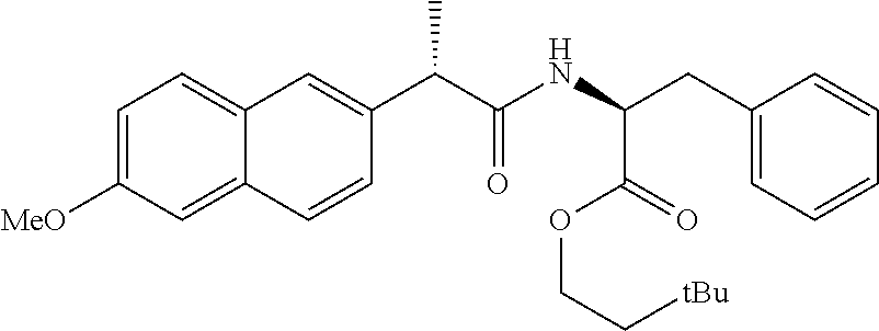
C1=C([MeO])C=C2C(=C1)C=C(C(C(NC(CC1=CC=CC=C1)C(OCC[tBu])=O)=O)C)C=C2
